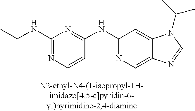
C1=CC(NC2=NC=C3C(=C2)N(C(C)C)C=N3)=NC(NCC)=N1
